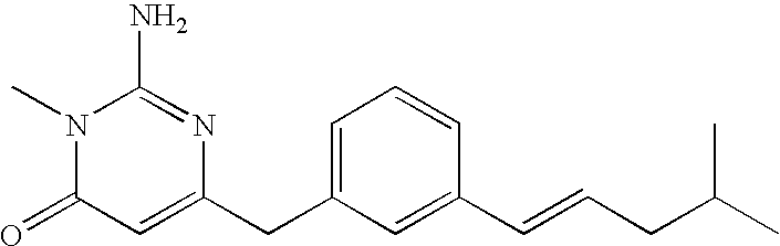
N1(C)C(=O)C=C(CC2=CC=CC(C=CCC(C)C)=C2)N=C1N
